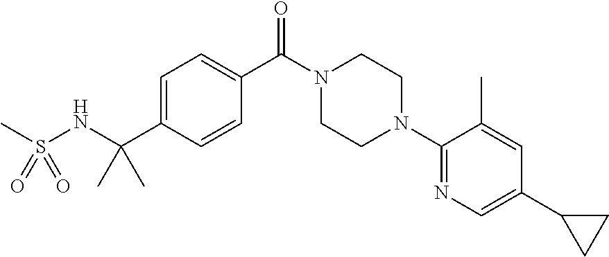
C1=C(C(NS(C)(=O)=O)(C)C)C=CC(C(N2CCN(C3=NC=C(C4CC4)C=C3C)CC2)=O)=C1
